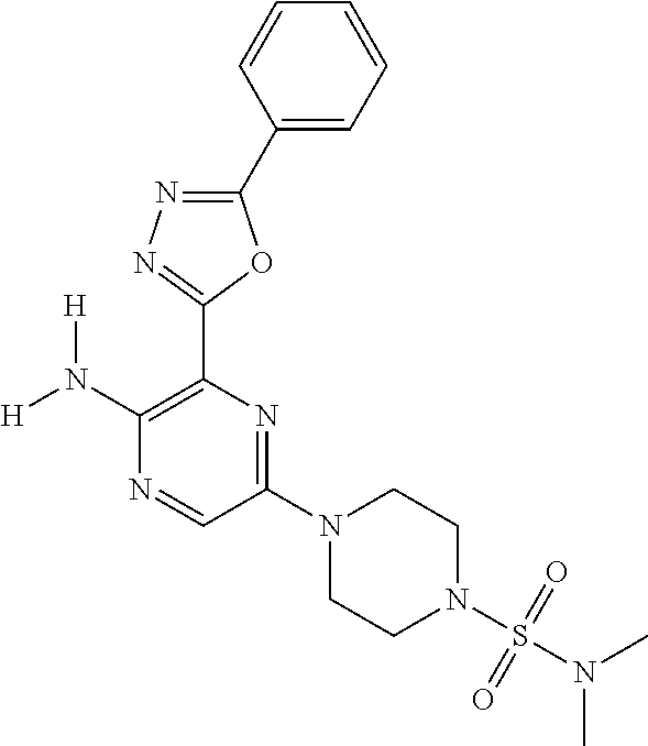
[H]N(C1=C(C2=NN=C(C3=CC=CC=C3)O2)N=C(N2CCN(S(N(C)C)(=O)=O)CC2)C=N1)[H]
